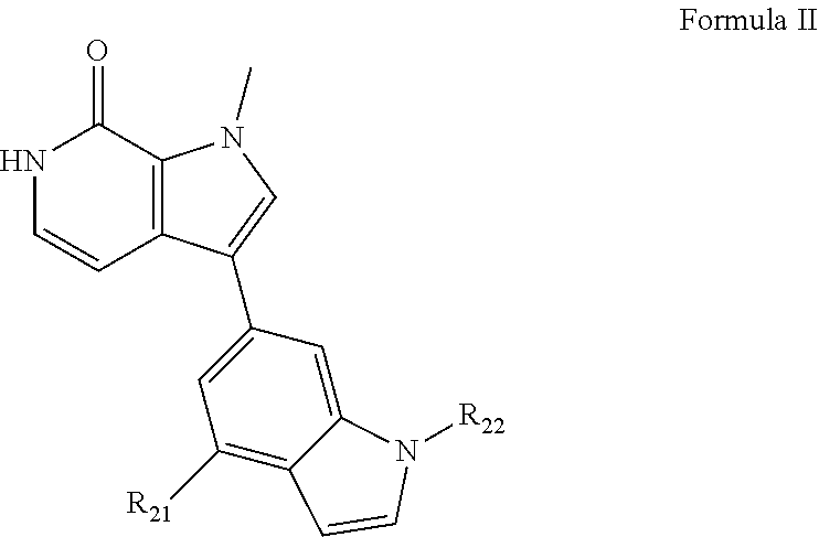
C1(=O)NC=CC2=C1N(C)C=C2C1=CC([R21])=C2C(=C1)N([R22])C=C2
